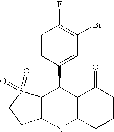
C12=C(CCCC1=O)NC1=C(C2C2=CC(Br)=C(F)C=C2)S(=O)(=O)CC1
